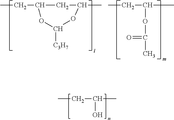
CCC(C)O.CCC1CC(C)OC([C3H7])O1.CCC(C)OC(=O)C
